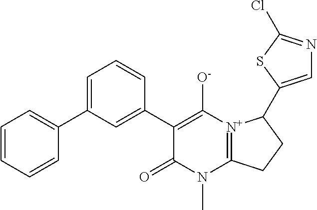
C1(C2=CC(C3=CC=CC=C3)=CC=C2)=C([O-])[N+]2=C(N(C)C1=O)CCC2C1=CN=C(Cl)S1
